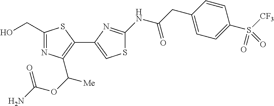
C1(CO)=NC(C(OC(=O)N)[Me])=C(C2=CSC(NC(CC3=CC=C(S([CF3])(=O)=O)C=C3)=O)=N2)S1
